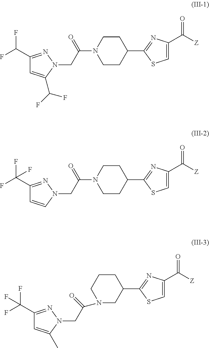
C1(C(F)F)=NN(CC(N2CCC(C3=NC(C(=O)[Z])=CS3)CC2)=O)C(C(F)F)=C1.C1(C(F)(F)F)=NN(CC(N2CCC(C3=NC(C(=O)[Z])=CS3)CC2)=O)C=C1.C1N(C(CN2C(C)=CC(C(F)(F)F)=N2)=O)CC(C2=NC(C(=O)[Z])=CS2)CC1
